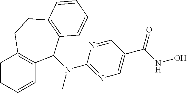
C1=CC=CC2=C1CCC1=C(C2N(C2=NC=C(C(NO)=O)C=N2)C)C=CC=C1
